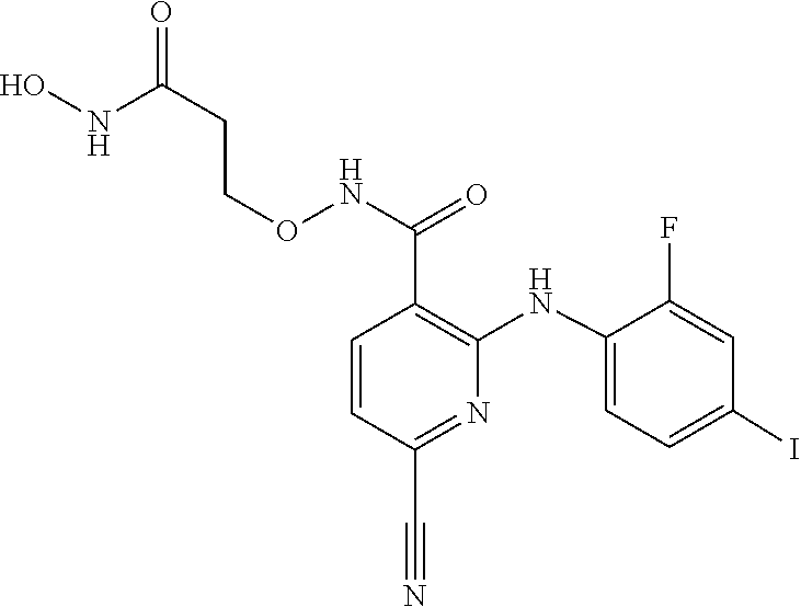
C1(NC2=C(C(NOCCC(=O)NO)=O)C=CC(C#N)=N2)=CC=C(I)C=C1F
